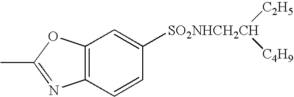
C12=C(C=CC([SO2NHCH2CH]([C2H5])[C4H9])=C1)N=C(C)O2
